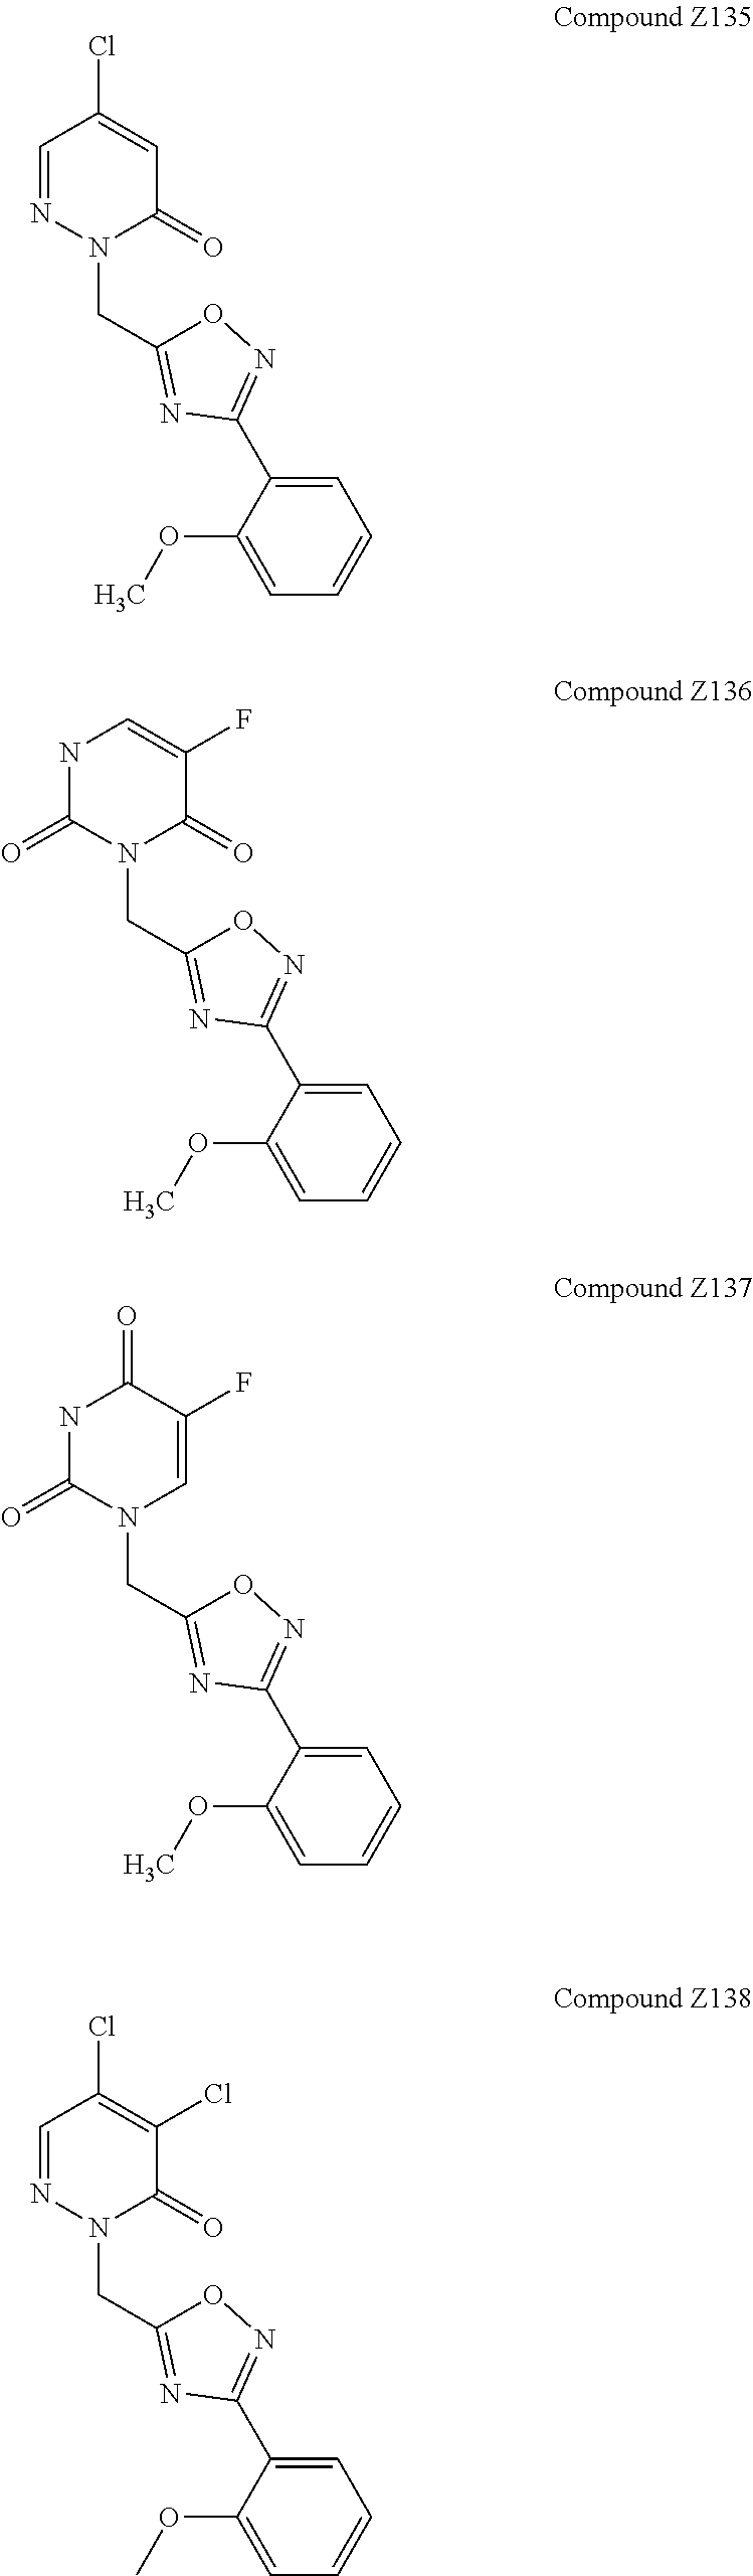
C1=NN(CC2=NC(C3=CC=CC=C3OC)=NO2)C(=O)C=C1Cl.N1C(=O)N(CC2=NC(C3=CC=CC=C3OC)=NO2)C(=O)C(F)=C1.N1C(=O)N(CC2=NC(C3=CC=CC=C3OC)=NO2)C=C(F)C1=O.C1=NN(CC2=NC(C3=CC=CC=C3OC)=NO2)C(=O)C(Cl)=C1Cl
